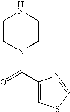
C1CN(C(=O)C2=CSC=N2)CCN1
